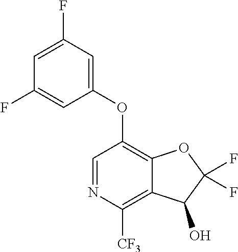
C1=C(F)C=C(OC2=C3C(=C([CF3])N=C2)C(O)C(F)(F)O3)C=C1F
